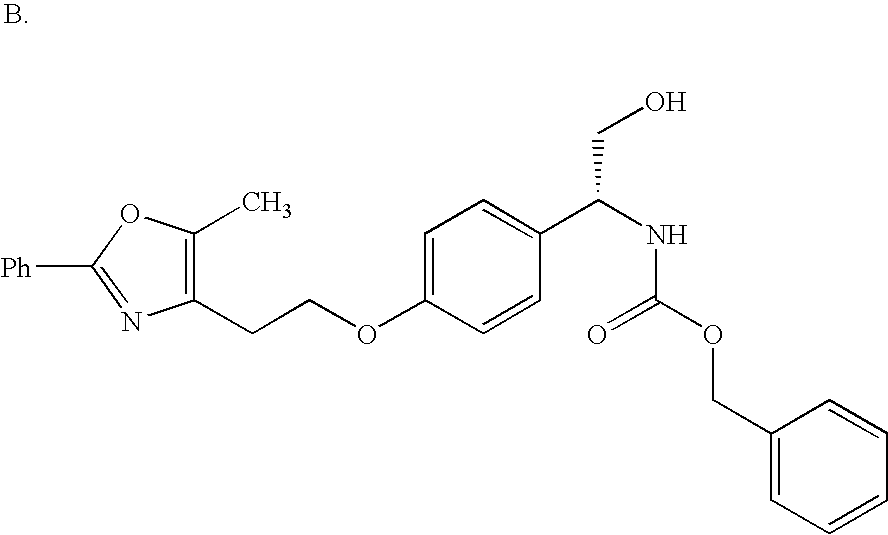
C1=C(OCCC2=C(C)OC([Ph])=N2)C=CC(C(NC(OCC2=CC=CC=C2)=O)CO)=C1
